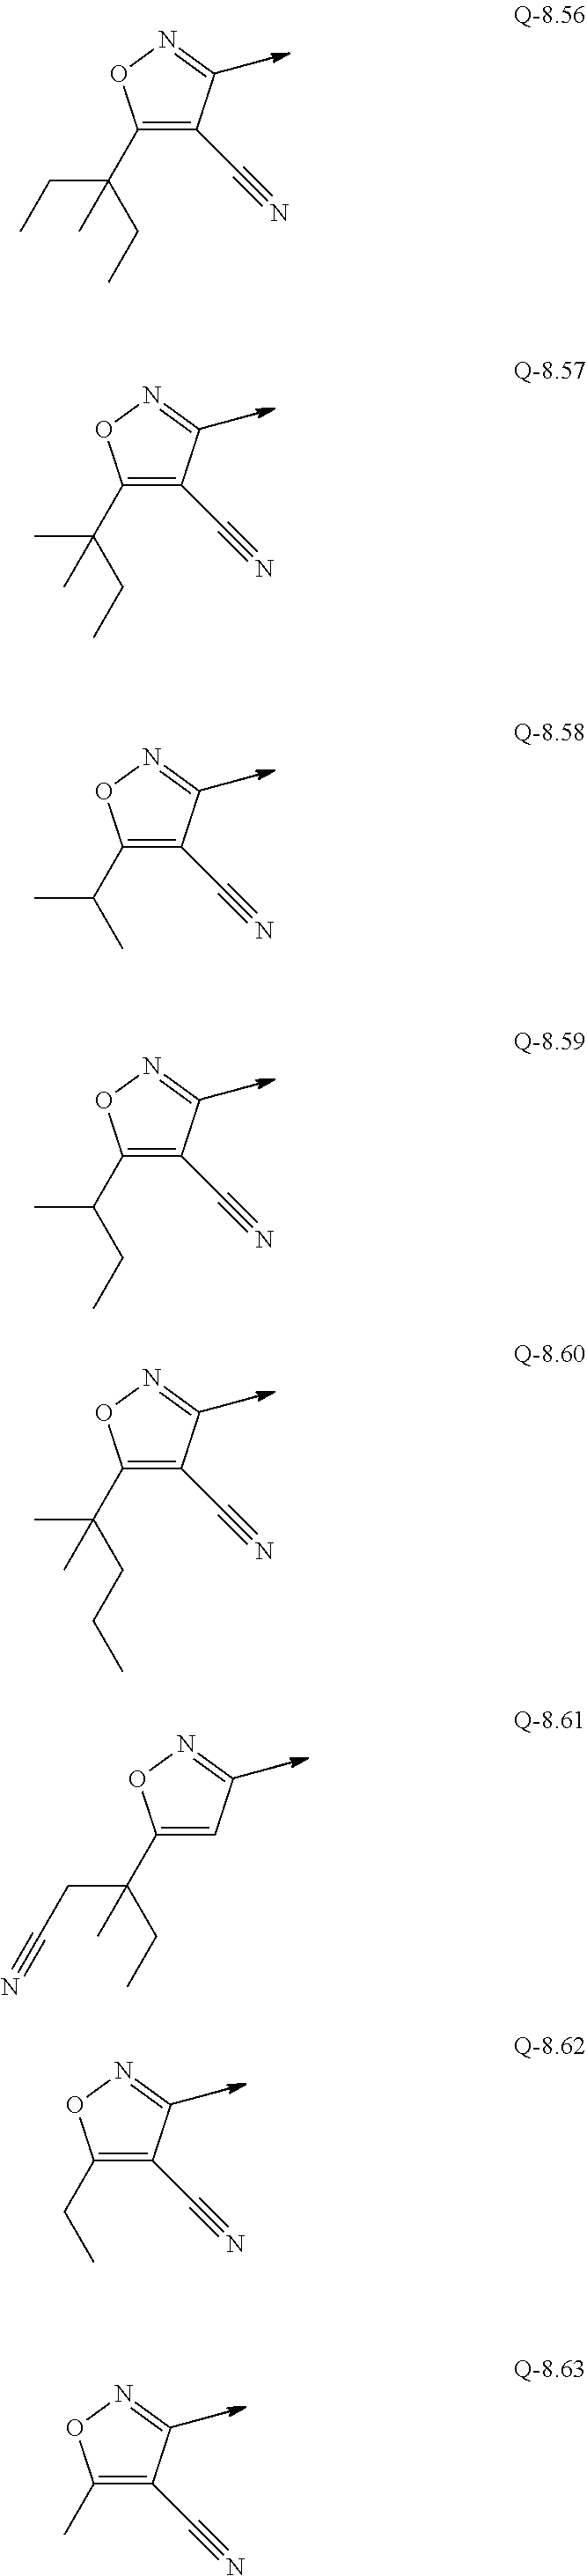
C1(C(CC)(CC)C)=C(C#N)C=NO1.C1(C(C)(CC)C)=C(C#N)C=NO1.C1(C(C)C)=C(C#N)C=NO1.C1(C(C)CC)=C(C#N)C=NO1.C1(C(C)(CCC)C)=C(C#N)C=NO1.C1(C(CC#N)(CC)C)=CC=NO1.C1(CC)=C(C#N)C=NO1.C1(C)=C(C#N)C=NO1
